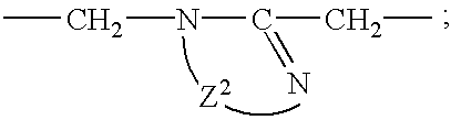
C(NC(CC)=N)C
